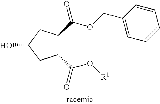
C1(C(=O)O[R1])C(C(OCC2=CC=CC=C2)=O)CC(O)C1
